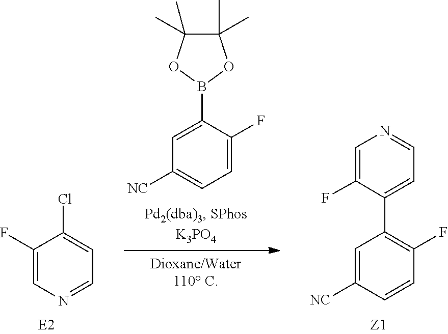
C1(F)=CN=CC=C1Cl.C1=C(B2OC(C)(C)C(C)(C)O2)C(F)=CC=C1[NC].C1=C([NC])C=CC(F)=C1C1=CC=NC=C1F
